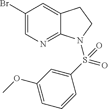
C1(Br)=CN=C2C(=C1)CCN2S(C1=CC(OC)=CC=C1)(=O)=O
